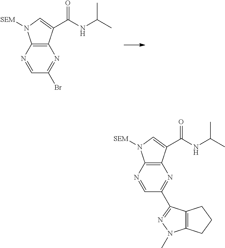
C12=C(C(C(NC(C)C)=O)=CN1[SEM])N=C(Br)C=N2.C12=C(C(C(NC(C)C)=O)=CN1[SEM])N=C(C1=NN(C)C3=C1CCC3)C=N2
